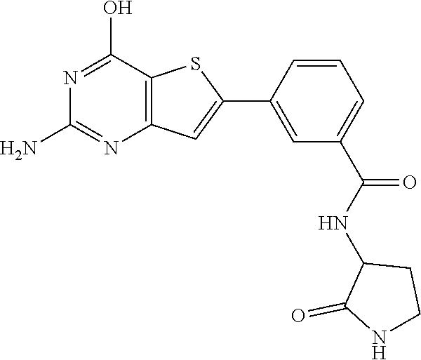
C12=C(C(O)=NC(N)=N1)SC(C1=CC(C(NC3C(=O)NCC3)=O)=CC=C1)=C2
